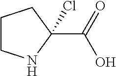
C1CNC(C(O)=O)(Cl)C1
